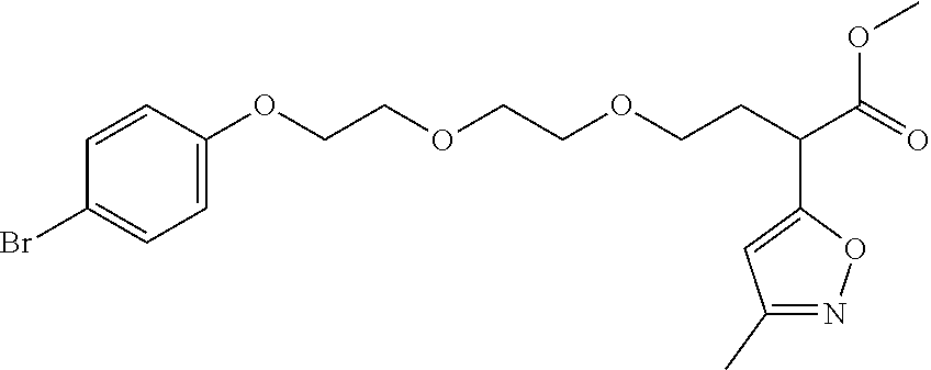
C1(OCCOCCOCCC(C(OC)=O)C2=CC(C)=NO2)=CC=C(Br)C=C1
